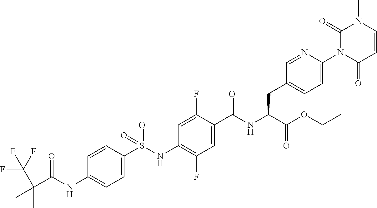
C1=C(S(NC2=C(F)C=C(C(NC(C(OCC)=O)CC3=CC=C(N4C(=O)C=CN(C)C4=O)N=C3)=O)C(F)=C2)(=O)=O)C=CC(NC(C(C)(C)C(F)(F)F)=O)=C1
